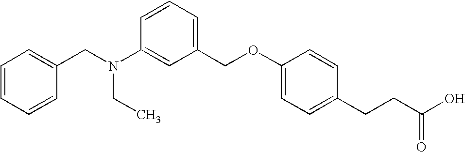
C1=CC=CC(CN(C2=CC(COC3=CC=C(CCC(O)=O)C=C3)=CC=C2)CC)=C1
